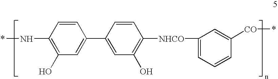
C1=C(C2=CC(O)=C([NHCO]C3=CC=CC([CO]C)=C3)C=C2)C=CC(NC)=C1O
